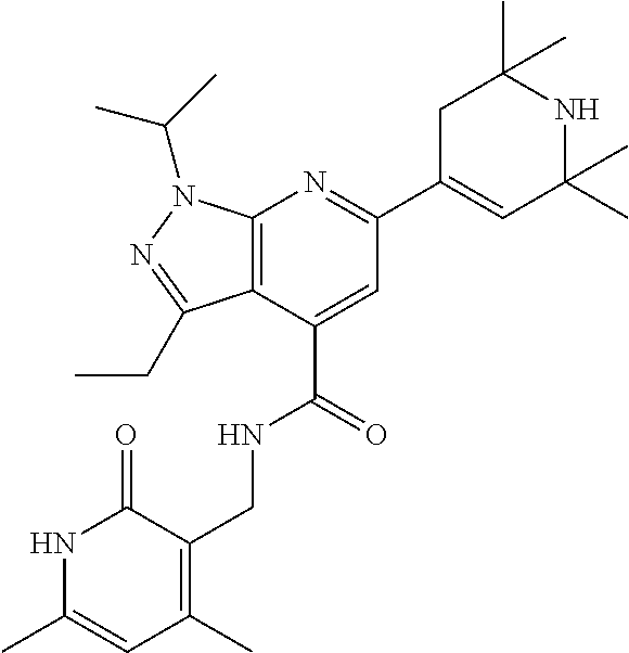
N1C(C)(C)CC(C2=NC3=C(C(C(=O)NCC4=C(C)C=C(C)NC4=O)=C2)C(CC)=NN3C(C)C)=CC1(C)C
